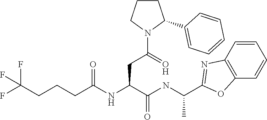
C12=C(C=CC=C1)OC(C(NC(C(NC(CCCC(F)(F)F)=O)CC(N1C(C3=CC=CC=C3)CCC1)=O)=O)C)=N2
